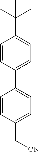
C1(C2=CC=C(C[CN])C=C2)=CC=C(C(C)(C)C)C=C1
